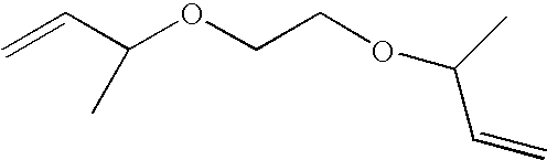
C=CC(OCCOC(C)C=C)C
